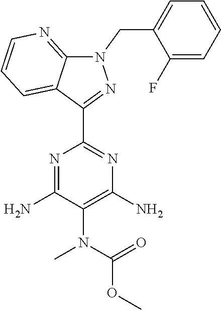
N1=C(N)C(N(C(=O)OC)C)=C(N)N=C1C1=NN(CC2=CC=CC=C2F)C2=NC=CC=C12
